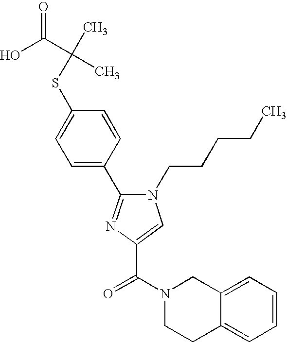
S(C1=CC=C(C2=NC(C(N3CCC4=CC=CC=C4C3)=O)=CN2CCCCC)C=C1)C(C)(C(O)=O)C
